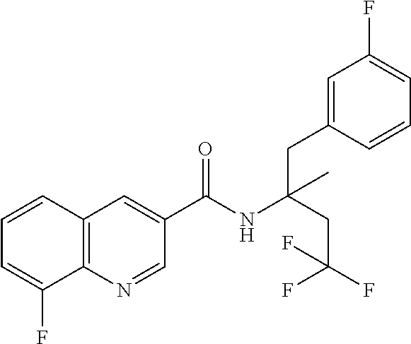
C1=CC2=C(C(F)=C1)N=CC(C(NC(CC(F)(F)F)(CC1=CC(F)=CC=C1)C)=O)=C2
